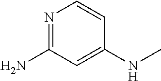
C1(N)=NC=CC(NC)=C1
